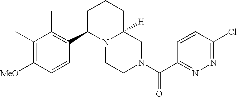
[MeO]C1=C(C)C(C)=C(C2N3C([H])(CN(C(=O)C4=NN=C(Cl)C=C4)CC3)CCC2)C=C1
